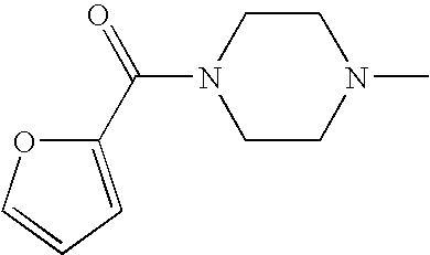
C1CN(C)CCN1C(=O)C1=CC=CO1
